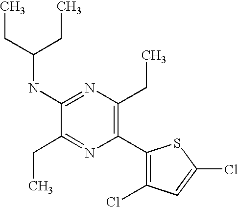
C1(NC(CC)CC)=NC(CC)=C(C2=C(Cl)C=C(Cl)S2)N=C1CC
